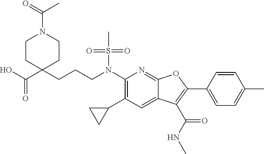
N(C1=C(C2CC2)C=C2C(=N1)OC(C1=CC=C(C)C=C1)=C2C(NC)=O)(S(C)(=O)=O)CCCC1(C(O)=O)CCN(C(=O)C)CC1
